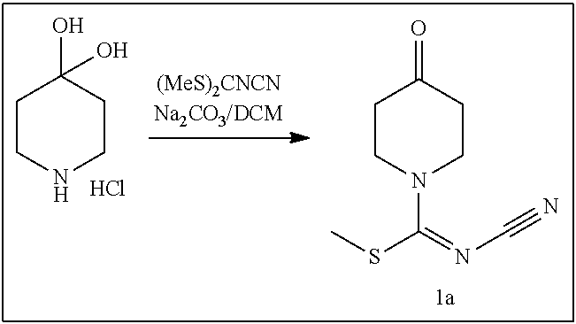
C1CNCCC1(O)O.Cl.C1CN(C(=NC#N)SC)CCC1=O
